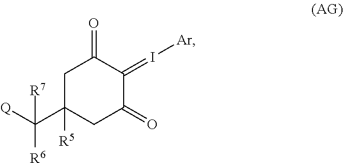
I(=C1C(=O)CC(C([Q])([R7])[R6])([R5])CC1=O)[Ar]
